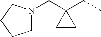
C1N(CC2(CC)CC2)CCC1
